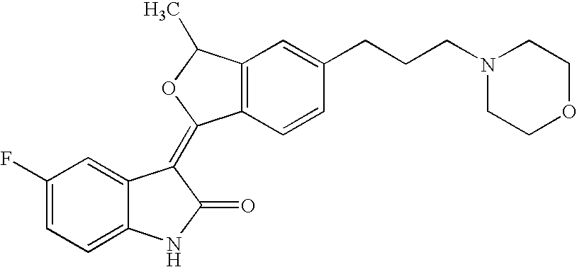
C1=C2C(=CC=C1F)NC(=O)C2=C1C2=C(C=C(CCCN3CCOCC3)C=C2)C(C)O1
